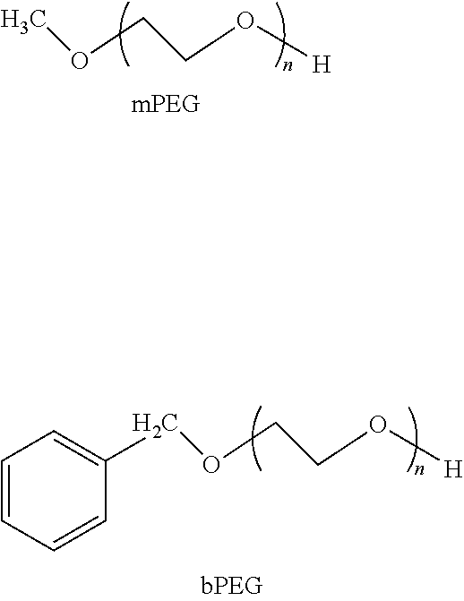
C(OCC1=CC=CC=C1)CO[H].C(OC)CO[H]
